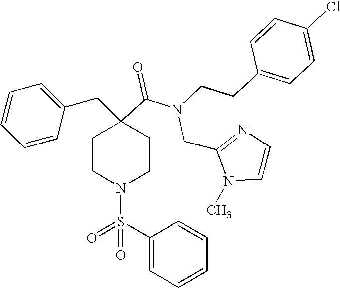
C1=CC=CC(CC2(C(=O)N(CCC3=CC=C(Cl)C=C3)CC3=NC=CN3C)CCN(S(C3=CC=CC=C3)(=O)=O)CC2)=C1
